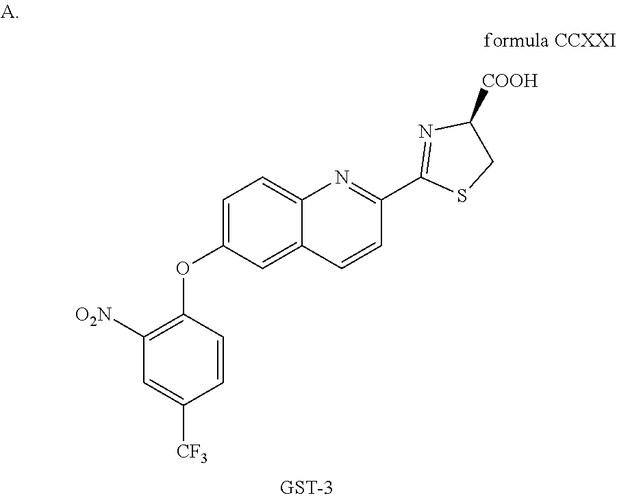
C1=CC(OC2=CC=C3C(=C2)C=CC(C2=NC([COOH])CS2)=N3)=C([O2N])C=C1[CF3]
